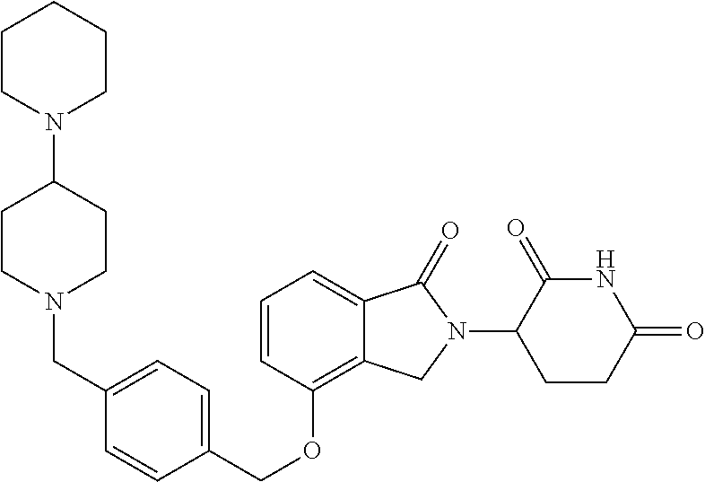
C(OC1=C2C(=CC=C1)C(=O)N(C1C(=O)NC(=O)CC1)C2)C1=CC=C(CN2CCC(N3CCCCC3)CC2)C=C1
